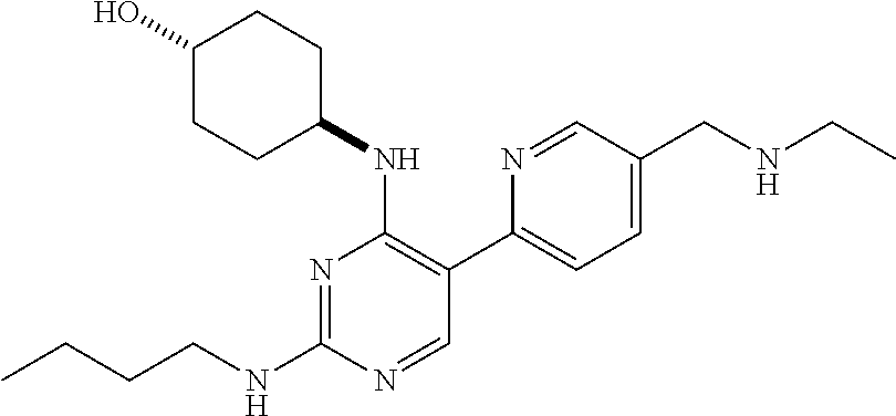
CCCCNC1=NC(NC2CCC(O)CC2)=C(C2=CC=C(CNCC)C=N2)C=N1
